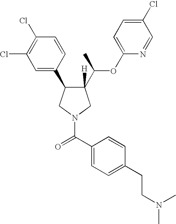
C1(C2C([H])(C(OC3=CC=C(Cl)C=N3)C)CN(C(=O)C3=CC=C(CCN(C)C)C=C3)C2)=CC(Cl)=C(Cl)C=C1
